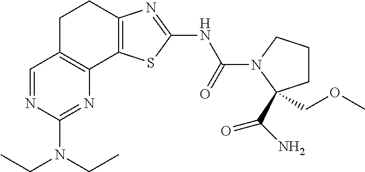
C1=NC(N(CC)CC)=NC2=C1CCC1=C2SC(NC(=O)N2C(C(=O)N)(COC)CCC2)=N1
